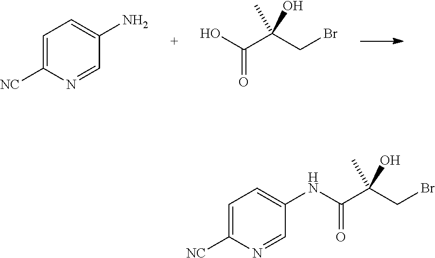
C1=C([NC])N=CC(N)=C1.O=C(O)C(O)(CBr)C.C1=C([NC])N=CC(NC(=O)C(O)(CBr)C)=C1
